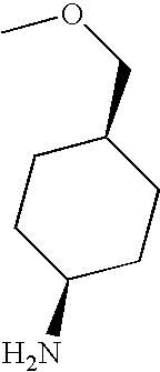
C1C(COC)CCC(N)C1
